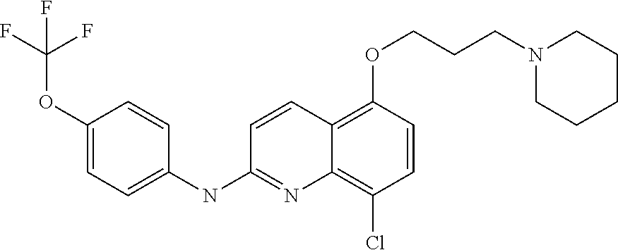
C1(OC(F)(F)F)=CC=C(NC2=NC3=C(Cl)C=CC(OCCCN4CCCCC4)=C3C=C2)C=C1
